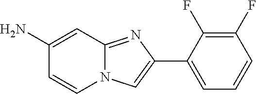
C1(C2=CN3C(=N2)C=C(N)C=C3)=CC=CC(F)=C1F
